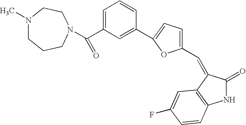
N1C(=O)C(=CC2=CC=C(C3=CC(C(=O)N4CCCN(C)CC4)=CC=C3)O2)C2=C1C=CC(F)=C2
